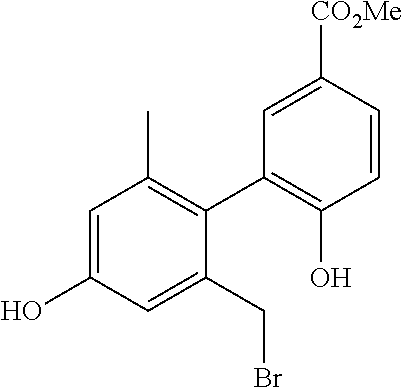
C1=C(O)C=C(CBr)C(C2=C(O)C=CC([CO2Me])=C2)=C1C
